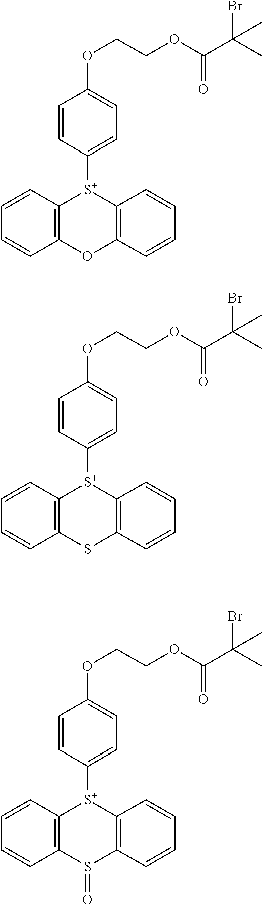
C1=CC([S+]2C3=C(C=CC=C3)OC3=C2C=CC=C3)=CC=C1OCCOC(C(C)(Br)C)=O.C1=CC([S+]2C3=C(C=CC=C3)SC3=C2C=CC=C3)=CC=C1OCCOC(C(C)(Br)C)=O.C1=CC([S+]2C3=C(C=CC=C3)S(=O)C3=C2C=CC=C3)=CC=C1OCCOC(C(C)(Br)C)=O
